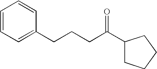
C1=CC=C(CCCC(C2CCCC2)=O)C=C1
